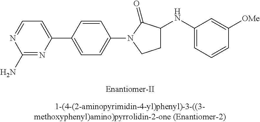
C1(C2=CC=C(N3CCC(NC4=CC=CC([OMe])=C4)C3=O)C=C2)=CC=NC(N)=N1
